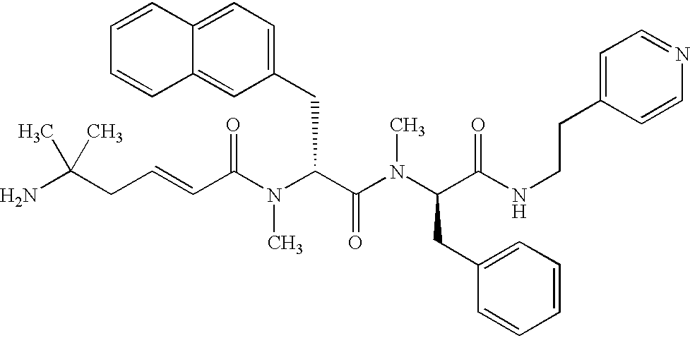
NC(CC=CC(N(C(C(=O)N(C)C(CC1=CC=CC=C1)C(=O)NCCC1=CC=NC=C1)CC1=CC=C2C(=C1)C=CC=C2)C)=O)(C)C
